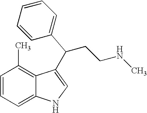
C1=CC=C2C(=C1C)C(C(C1=CC=CC=C1)CCNC)=CN2
